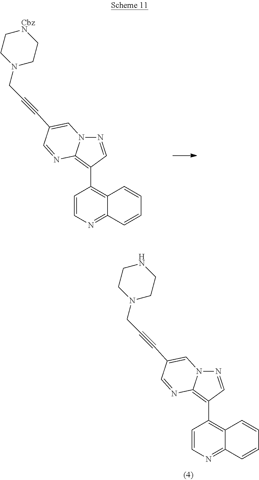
C1=CN=C2C(=C1C1=C3N(N=C1)C=C(C#CCN1CC[CbzN]CC1)C=N3)C=CC=C2.C1=CN=C2C(=C1C1=C3N(N=C1)C=C(C#CCN1CCNCC1)C=N3)C=CC=C2
